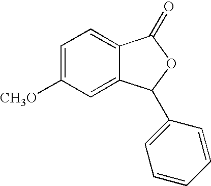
C1=C([CH3O])C=C2C(=C1)C(=O)OC2C1=CC=CC=C1
